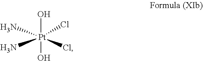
O[Pt](O)(N)(Cl)(N)Cl
